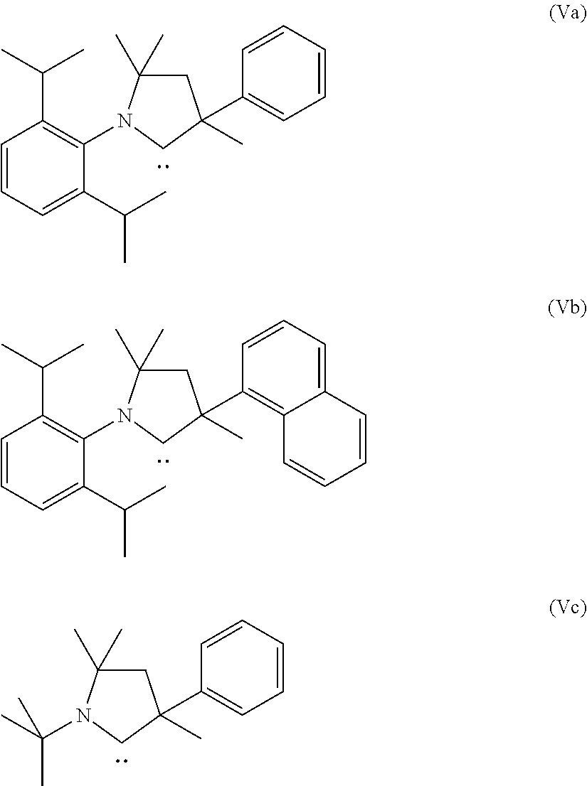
C1=CC=C(C(C)C)C(N2C(C)(C)CC(C3=CC=CC=C3)(C)C2)=C1C(C)C.C1=CC=C(C(C)C)C(N2C(C)(C)CC(C3=C4C(=CC=C3)C=CC=C4)(C)C2)=C1C(C)C.CC(C)(N1C(C)(C)CC(C2=CC=CC=C2)(C)C1)C
